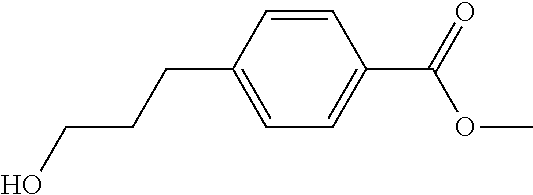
C1=CC(CCCO)=CC=C1C(=O)OC
